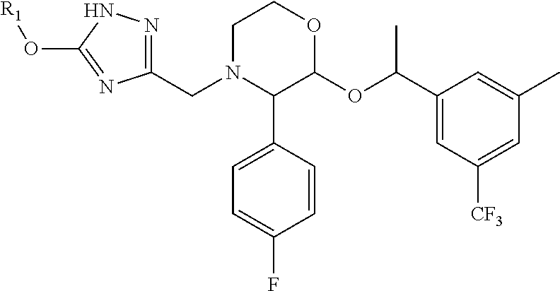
C1=CC(C2C(OC(C3=CC([CF3])=CC(C)=C3)C)OCCN2CC2=NNC(O[R1])=N2)=CC=C1F
